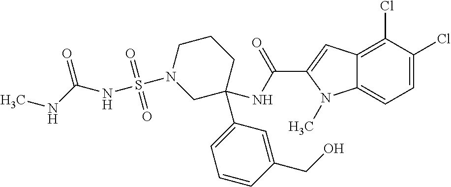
C(C1=CC2=C(Cl)C(Cl)=CC=C2N1C)(=O)NC1(C2=CC=CC(CO)=C2)CCCN(S(NC(=O)NC)(=O)=O)C1
